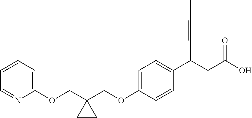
C1(OCC2(COC3=CC=C(C(CC(O)=O)C#CC)C=C3)CC2)=CC=CC=N1
